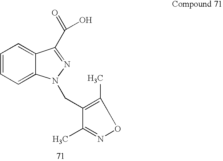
C1=CC=C2C(=C1)C(C(O)=O)=NN2CC1=C(C)ON=C1C
